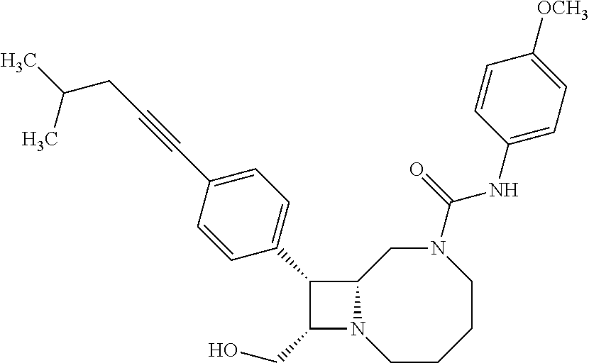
C1(CO)N2C(C1C1=CC=C(C#CCC(C)C)C=C1)CN(C(NC1=CC=C([OCH3])C=C1)=O)CCCC2
